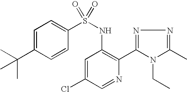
C1=C(C(C)(C)C)C=CC(S(NC2=C(C3=NN=C(C)N3CC)N=CC(Cl)=C2)(=O)=O)=C1
